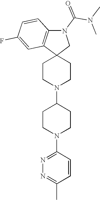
C12(CN(C(N(C)C)=O)C3=C1C=C(F)C=C3)CCN(C1CCN(C3=NN=C(C)C=C3)CC1)CC2
